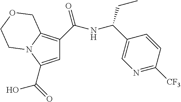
C1=C(C(O)=O)N2C(=C1C(NC(C1=CN=C([CF3])C=C1)CC)=O)COCC2
